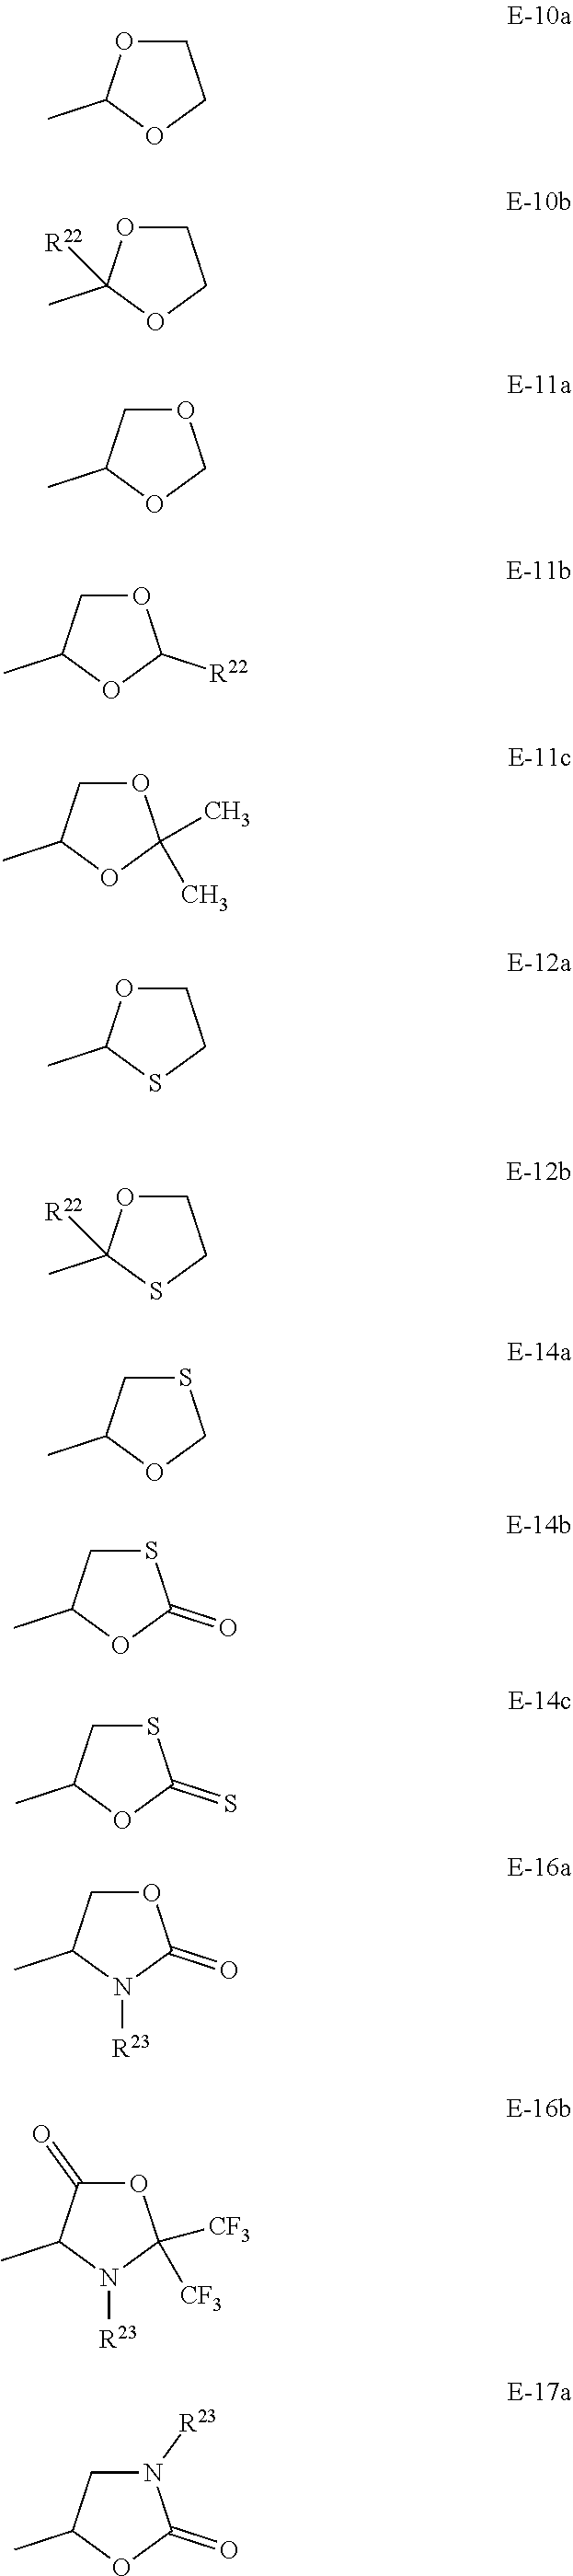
C1OC(C)OC1.C1OC(C)([R22])OC1.O1CC(C)OC1.O1CC(C)OC1[R22].O1CC(C)OC1(C)C.C1OC(C)SC1.C1OC(C)([R22])SC1.S1CC(C)OC1.S1CC(C)OC1=O.S1CC(C)OC1=S.O1CC(C)N([R23])C1=O.O1C(=O)C(C)N([R23])C1([CF3])[CF3].N1([R23])CC(C)OC1=O
